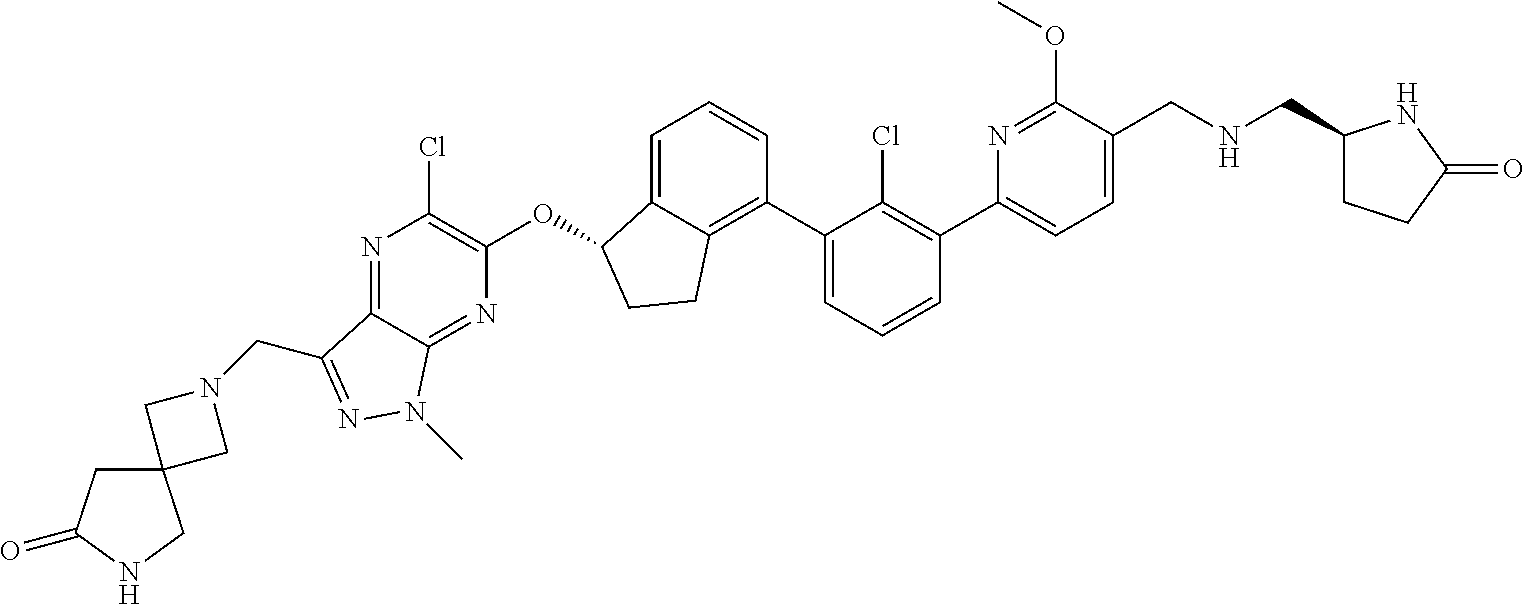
O(C1C2=CC=CC(C3=CC=CC(C4=CC=C(CNCC5CCC(=O)N5)C(OC)=N4)=C3Cl)=C2CC1)C1=C(Cl)N=C2C(=N1)N(C)N=C2CN1CC2(C1)CC(=O)NC2
